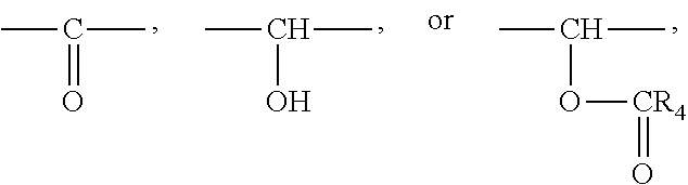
CC(C)=O.C(C)(C)O.C(C)(C)O[CR4]=O
